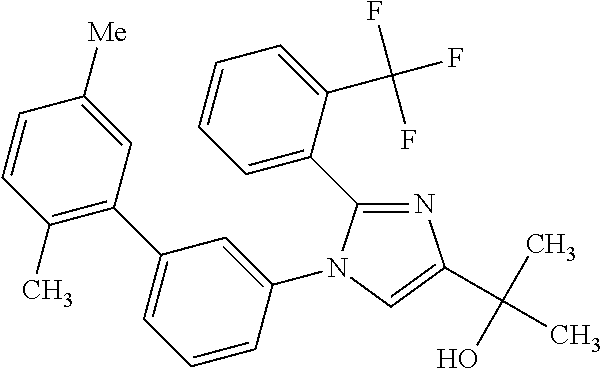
C1(C2=CC=CC(N3C(C4=CC=CC=C4C(F)(F)F)=NC(C(C)(O)C)=C3)=C2)=C(C)C=CC([Me])=C1
